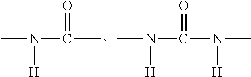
CN(C(C)=O)[H].CN(C(N(C)[H])=O)[H]
